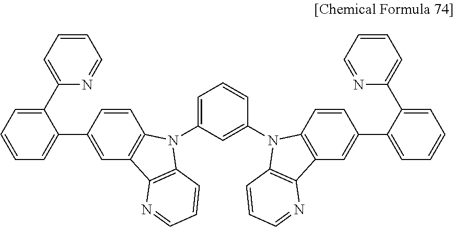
C1(C2=CC=CC=N2)=CC=CC=C1C1=CC2=C(C=C1)N(C1=CC=CC(N3C4=C(C=C(C5=CC=CC=C5C5=CC=CC=N5)C=C4)C4=C3C=CC=N4)=C1)C1=C2N=CC=C1
